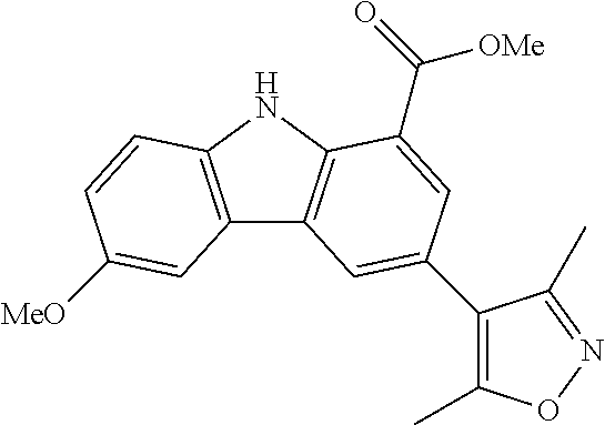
C12=C(NC3=C1C=C(C1=C(C)ON=C1C)C=C3C(=O)[OMe])C=CC([MeO])=C2
